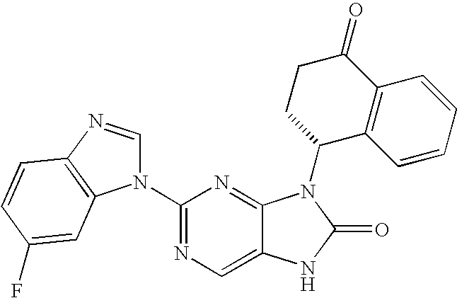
C12=CN=C(N3C=NC4=C3C=C(F)C=C4)N=C1N(C1C3=C(C(=O)CC1)C=CC=C3)C(=O)N2
